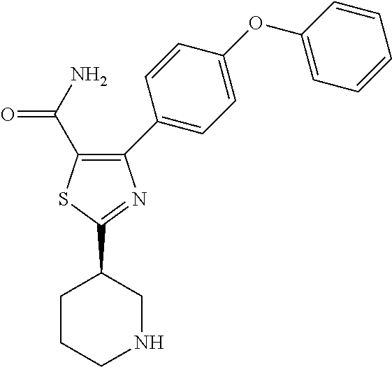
C1(C2CNCCC2)=NC(C2=CC=C(OC3=CC=CC=C3)C=C2)=C(C(=O)N)S1
